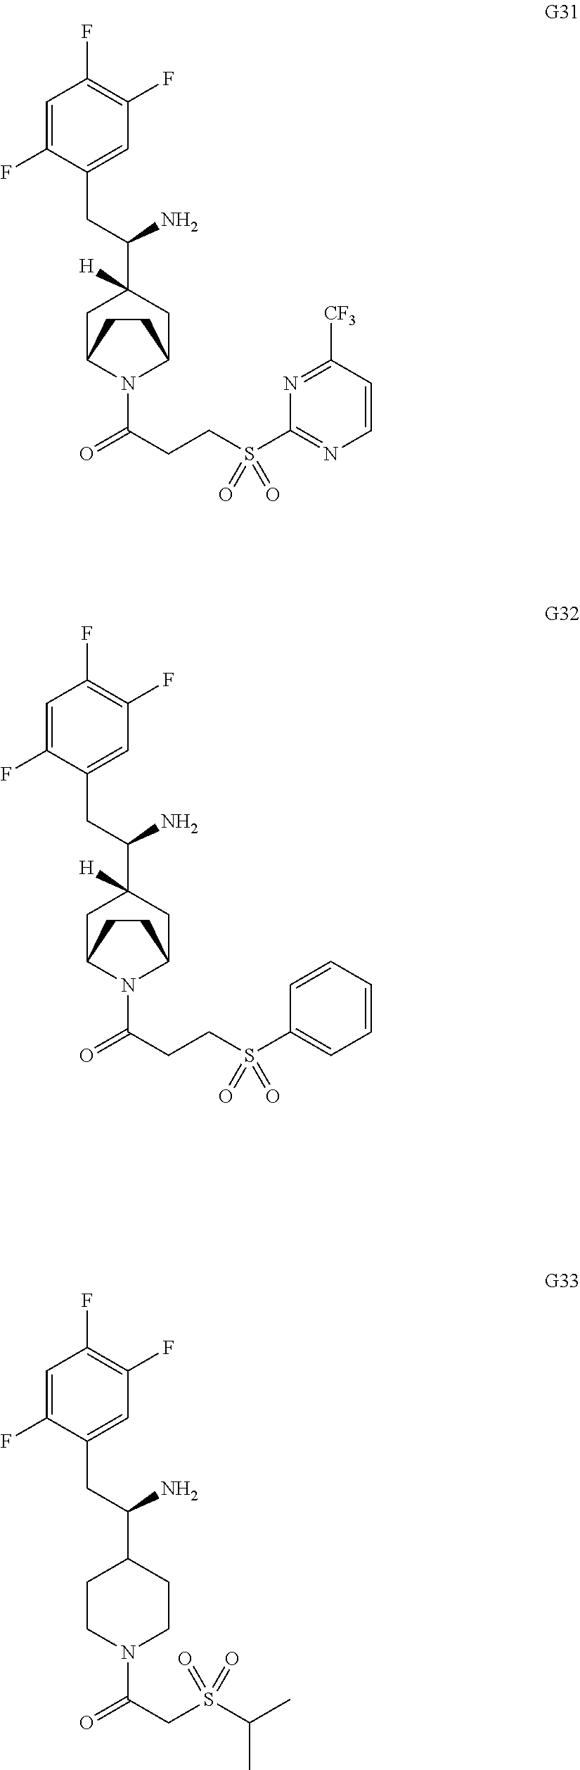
C1=C(F)C(CC(C2CCN(C(=O)CS(C(C)C)(=O)=O)CC2)N)=CC(F)=C1F.C1=C(F)C(CC(C2([H])CC3N(C(=O)CCS(C4=NC=CC([CF3])=N4)(=O)=O)C(C2)CC3)N)=CC(F)=C1F.C1=C(F)C(CC(C2([H])CC3N(C(=O)CCS(C4=CC=CC=C4)(=O)=O)C(C2)CC3)N)=CC(F)=C1F
